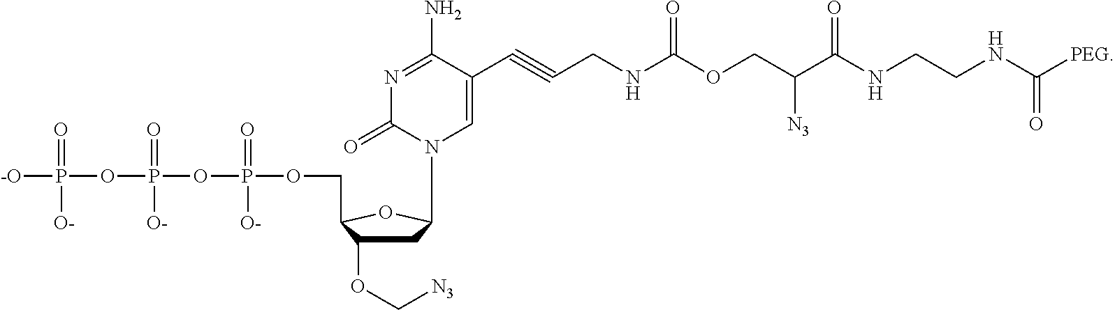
C1C(OC[N3])C(COP(OP(OP([-O])(=O)[O-])(=O)[O-])(=O)[O-])OC1N1C=C(C#CCNC(OCC(C(NCCNC(=O)[PEG])=O)[N3])=O)C(N)=NC1=O
